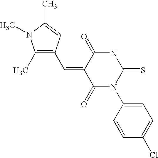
O=C1C(=CC2=C(C)N(C)C(C)=C2)C(=O)N(C2=CC=C(Cl)C=C2)C(=S)N1
